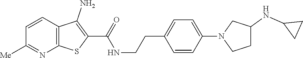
C1=CC2=C(N=C1[Me])SC(C(=O)NCCC1=CC=C(N3CCC(NC4CC4)C3)C=C1)=C2N
